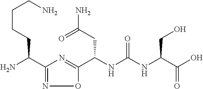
C(NC(NC(C(O)=O)CO)=O)(C1=NC(C(N)CCCCN)=NO1)CC(N)=O
